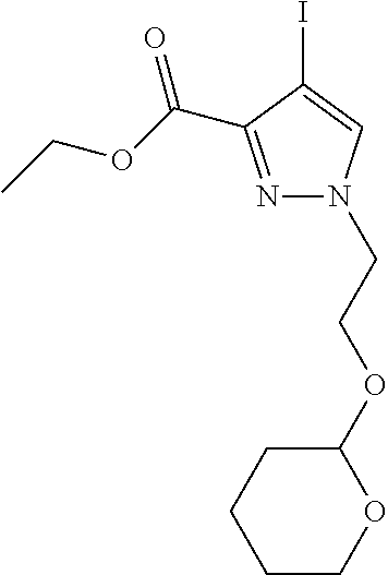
N1=C(C(OCC)=O)C(I)=CN1CCOC1CCCCO1
